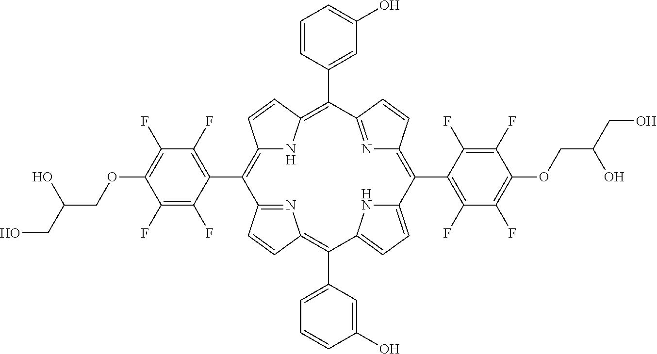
C12=C(C3=C(F)C(F)=C(OCC(CO)O)C(F)=C3F)C3=NC(=C(C4=CC=CC(O)=C4)C4=CC=C(N4)C(C4=C(F)C(F)=C(OCC(CO)O)C(F)=C4F)=C4N=C(C(C5=CC(O)=CC=C5)=C(N1)C=C2)C=C4)C=C3
